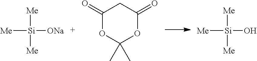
[Me][Si]([ONa])([Me])[Me].C1(=O)OC(C)(C)OC(=O)C1.[Me][Si](O)([Me])[Me]
